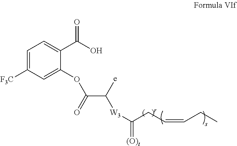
[W3](C(CC=CCC)=[(O)t])C([e])C(=O)OC1=CC([F3C])=CC=C1C(O)=O
